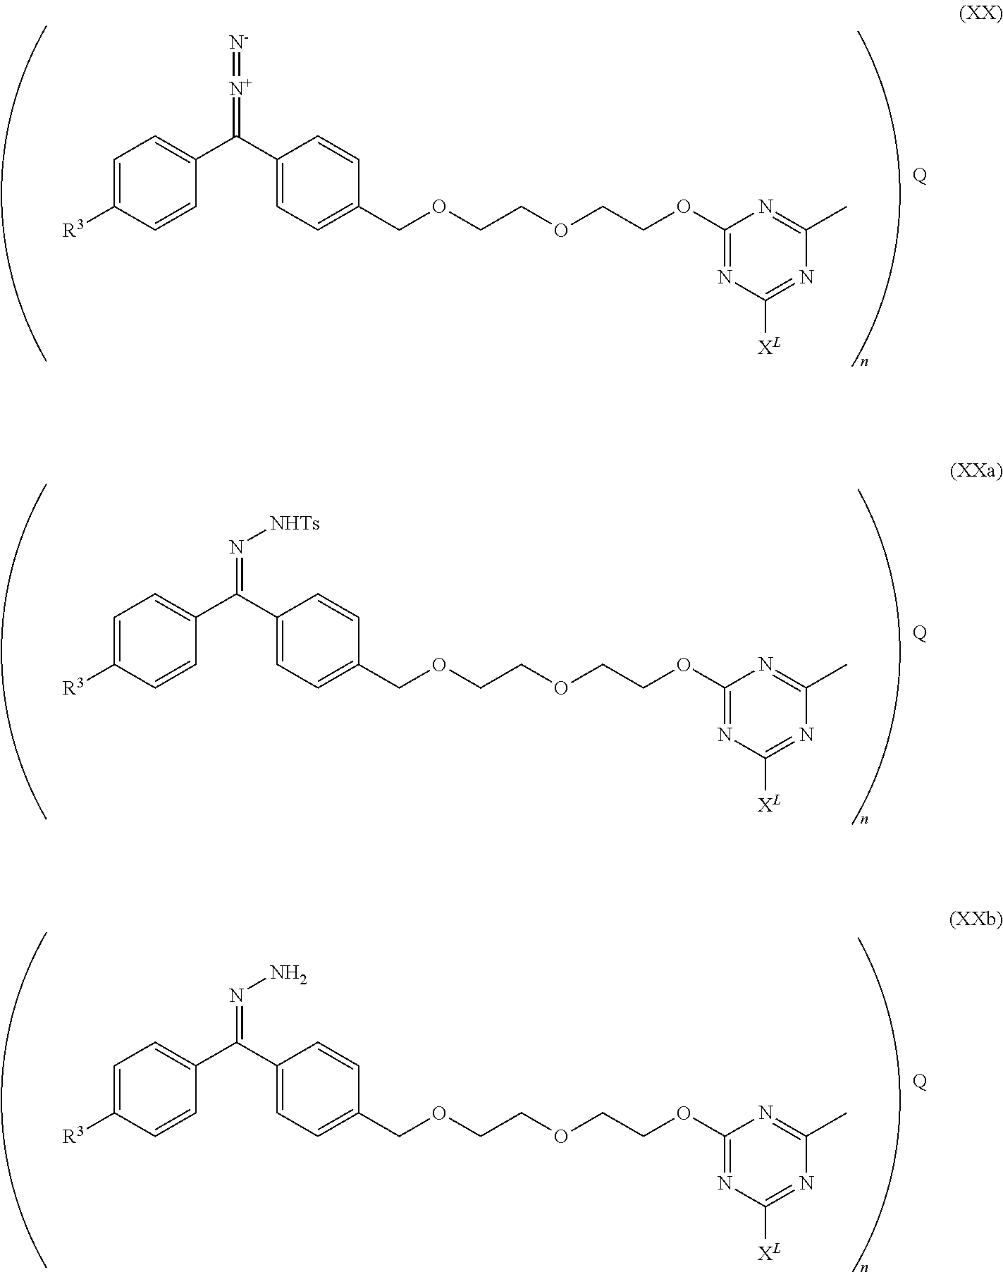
C1=C([R3])C=CC(C(C2=CC=C(COCCOCCOC3=NC([XL])=NC(C)=N3)C=C2)=[N+]=[N-])=C1.[Q].C1=C([R3])C=CC(C(C2=CC=C(COCCOCCOC3=NC([XL])=NC(C)=N3)C=C2)=N[NHTs])=C1.[Q].C1=C([R3])C=CC(C(C2=CC=C(COCCOCCOC3=NC([XL])=NC(C)=N3)C=C2)=NN)=C1.[Q]
